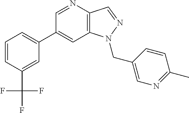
C1(C2=CC=CC(C(F)(F)F)=C2)=CC2=C(C=NN2CC2=CN=C(C)C=C2)N=C1
